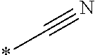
*C#N
